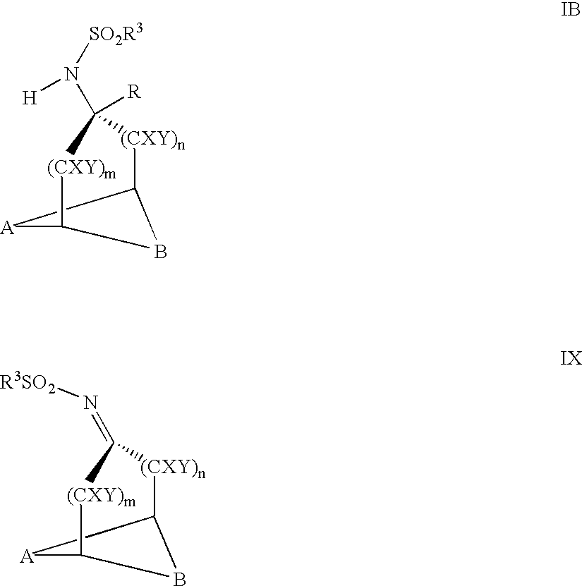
C12[(CXY)n]C(N([H])[SO2R3])([R])[(CXY)m]C([A]1)B2.C12[(CXY)n]C(=N[R3SO2])[(CXY)m]C([A]1)B2
